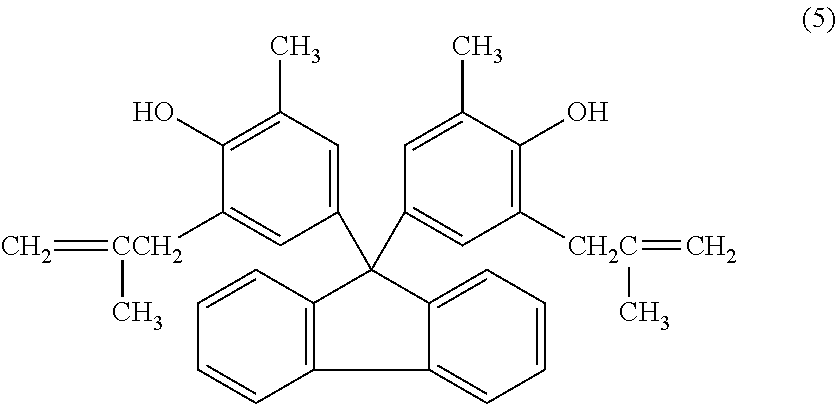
C12=CC=CC=C1C(C1=CC([CH2C](=C)C)=C(O)C(C)=C1)(C1=CC(C)=C(O)C([CCH2](=C)C)=C1)C1=C2C=CC=C1
